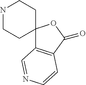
N1CCC2(CC1)C1=C(C(=O)O2)C=CN=C1
